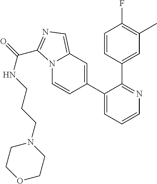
C1(C2=CC3=CN=C(C(=O)NCCCN4CCOCC4)N3C=C2)=CC=CN=C1C1=CC(C)=C(F)C=C1
